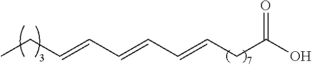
C(CC(O)=O)=CC=CC=CCC
